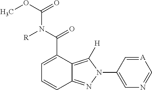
C12=NN(C3=CN=C[A]=C3)C([H])=C1C(C(N(C(OC)=O)[R])=O)=CC=C2
